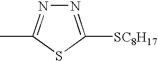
N1=C([SC8H17])SC(C)=N1
